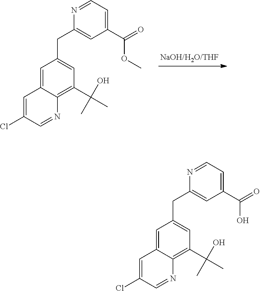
C1=C(Cl)C=NC2=C(C(C)(O)C)C=C(CC3=CC(C(=O)OC)=CC=N3)C=C12.C1=C(Cl)C=NC2=C(C(C)(O)C)C=C(CC3=CC(C(=O)O)=CC=N3)C=C12
